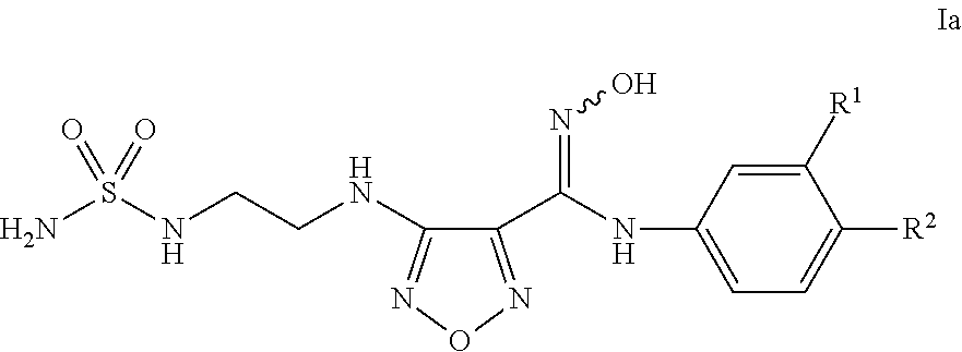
C1(C(NC2=CC=C([R2])C([R1])=C2)=NO)=NON=C1NCCNS(N)(=O)=O
